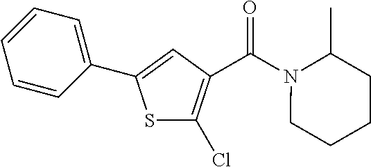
S1C(Cl)=C(C(N2CCCCC2C)=O)C=C1C1=CC=CC=C1
